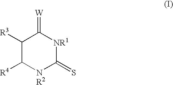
C1([R3])C([R4])[NR2]C(=S)[NR1]C1=[W]
